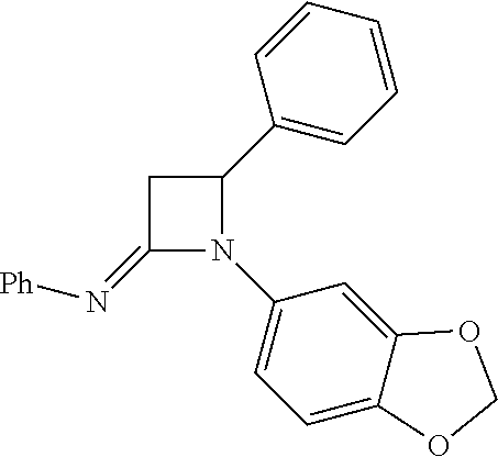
C1(=N[Ph])N(C2=CC=C3C(=C2)OCO3)C(C2=CC=CC=C2)C1
